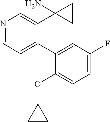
N1=CC=C(C2=CC(F)=CC=C2OC2CC2)C(C2(N)CC2)=C1
